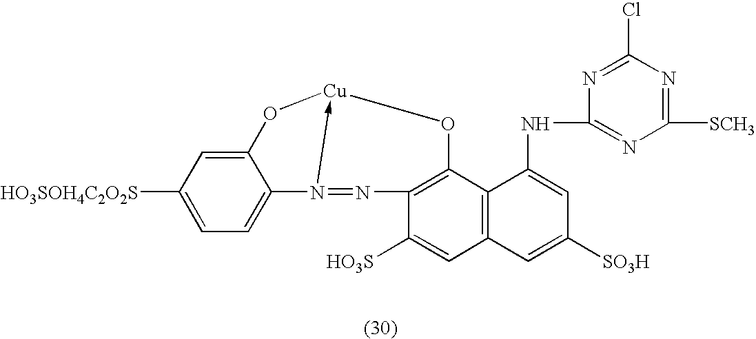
C12=CC([HO3SOH4C2O2S])=CC=C1N1->[Cu](O2)OC2=C(N=1)C([HO3S])=CC1=C2C(NC2=NC([SCH3])=NC(Cl)=N2)=CC([SO3H])=C1
